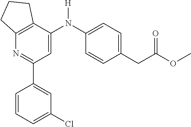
C12=C(C(N(C3=CC=C(CC(OC)=O)C=C3)[H])=CC(C3=CC(Cl)=CC=C3)=N1)CCC2
